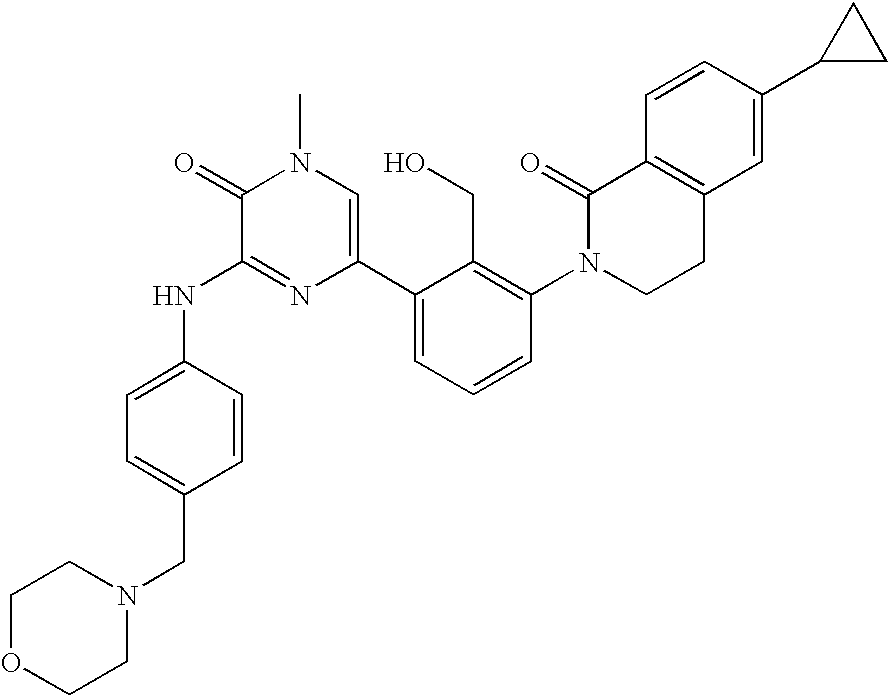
N(C1=NC(C2=CC=CC(N3CCC4=C(C3=O)C=CC(C3CC3)=C4)=C2CO)=CN(C)C1=O)C1=CC=C(CN2CCOCC2)C=C1
